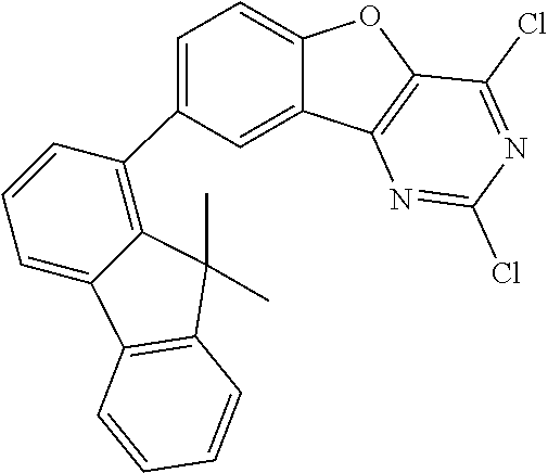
C1(C2=C3C(=CC=C2)C2=C(C3(C)C)C=CC=C2)=CC=C2C(=C1)C1=C(O2)C(Cl)=NC(Cl)=N1
